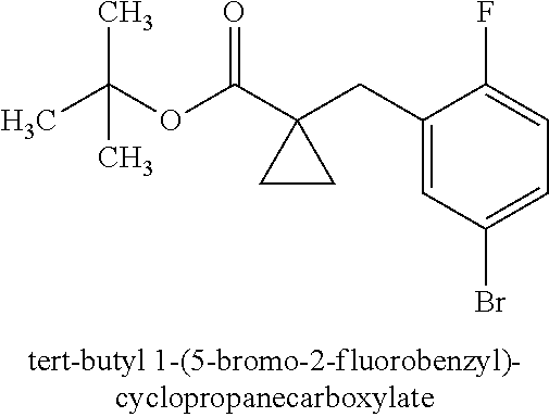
C1(CC2(C(OC(C)(C)C)=O)CC2)=CC(Br)=CC=C1F
